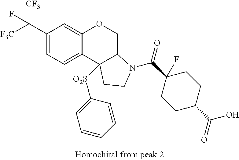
C1(C(F)([CF3])[F3C])=CC=C2C(=C1)OCC1C2([O2S]C2=CC=CC=C2)CCN1C(C1(F)CCC(C(O)=O)CC1)=O
